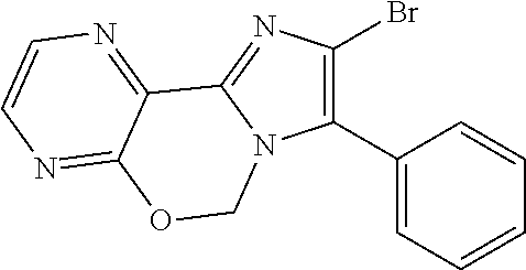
C1(C2=CC=CC=C2)=C(Br)N=C2N1COC1=NC=CN=C21
